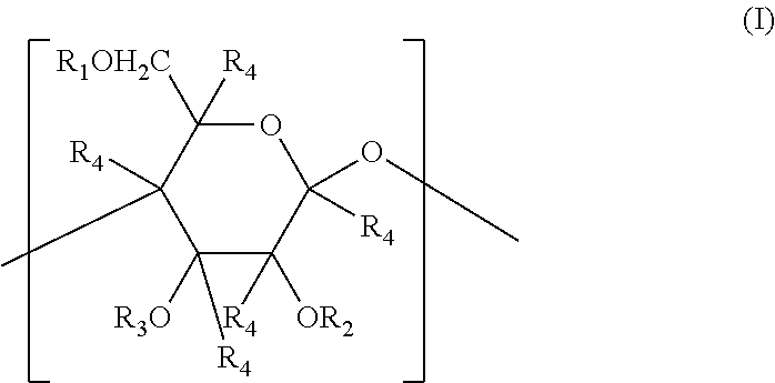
O1C([R1OH2C])([R4])C([R4])(C)C([R4])([R3O])C([R4])([OR2])C1(OC)[R4]
